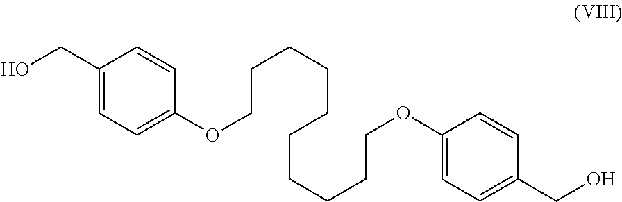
C1(CO)=CC=C(OCCCCCCCCCCOC2=CC=C(CO)C=C2)C=C1
